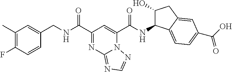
C1(C)=C(F)C=CC(CNC(C2=NC3=NC=NN3C(C(NC3C(O)CC4=CC(C(=O)O)=CC=C34)=O)=C2)=O)=C1
